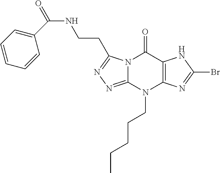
C(CC1=NN=C2N1C(=O)C1=C(N=C(Br)N1)N2CCCCC)NC(=O)C1=CC=CC=C1
